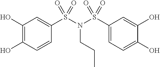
C1(O)=C(O)C=CC(S(N(S(C2=CC=C(O)C(O)=C2)(=O)=O)CCC)(=O)=O)=C1
